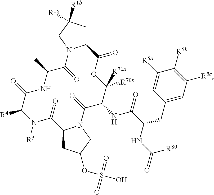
C12CC([R1a])([R1b])CN1C(=O)C(C)NC(=O)C([R4])N([R3])C(=O)C1CC(OS(O)(=O)=O)CN1C(=O)C(NC(C(NC(=O)[R80])CC1=CC([R5c])=C([R5b])C([R5a])=C1)=O)C([R70b])([R70a])OC2=O
